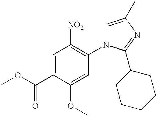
C1=C(C(=O)OC)C(OC)=CC(N2C=C(C)N=C2C2CCCCC2)=C1[NO2]
